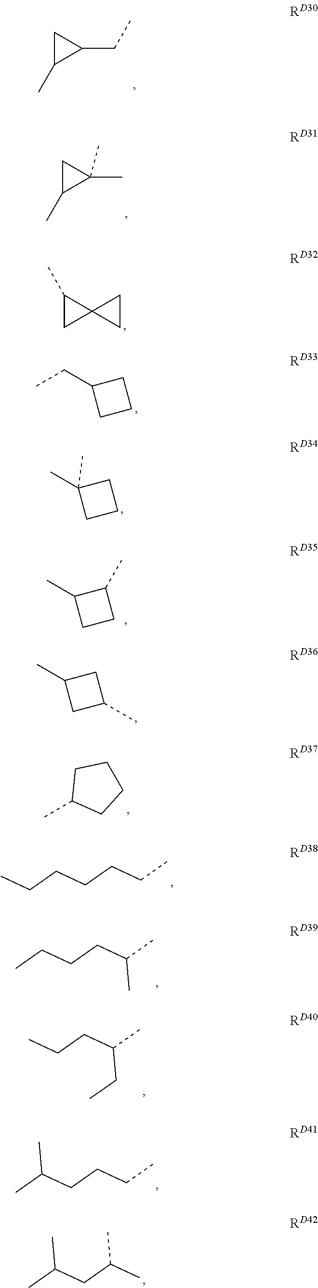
C1C(C)C1CC.C1C(C)C1(C)C.C1(C)CC12CC2.CCC1CCC1.CC1(C)CCC1.CC1CCC1C.CC1CC(C)C1.CC1CCCC1.CCCCCCC.CCCCC(C)C.CCCC(C)CC.CC(CCCC)C.CC(CC(C)C)C
